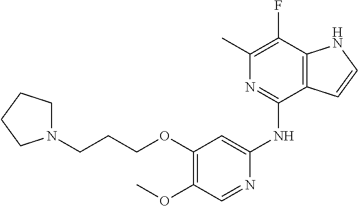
N1(CCCOC2=C(OC)C=NC(NC3=NC(C)=C(F)C4=C3C=CN4)=C2)CCCC1
